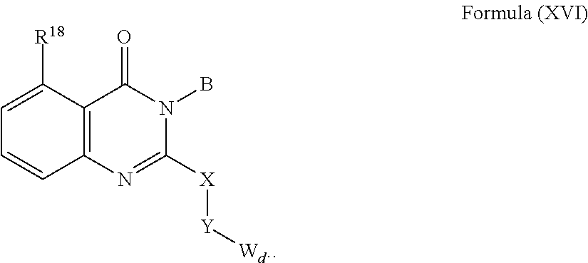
C1=C([R18])C2=C(C=C1)N=C([X][Y][Wd.])N(B)C2=O
